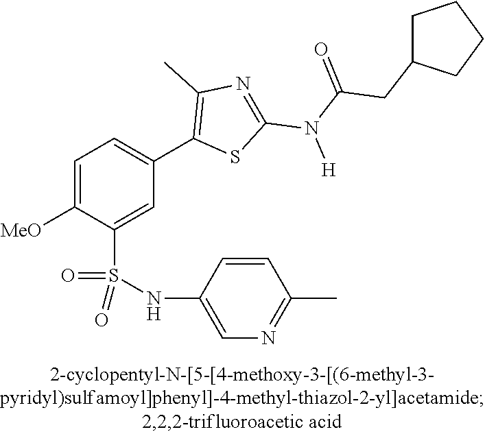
C1=C([OMe])C(S(NC2=CN=C(C)C=C2)(=O)=O)=CC(C2=C(C)N=C(N([H])C(CC3CCCC3)=O)S2)=C1
